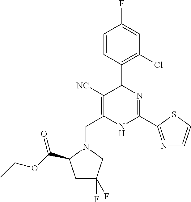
C1=CC(C2C([NC])=C(CN3C(C(OCC)=O)CC(F)(F)C3)NC(C3=NC=CS3)=N2)=C(Cl)C=C1F
